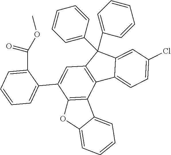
C12=C(C3=C(C(C4=CC=CC=C4C(OC)=O)=C1)OC1=CC=CC=C31)C1=CC=C(Cl)C=C1C2(C1=CC=CC=C1)C1=CC=CC=C1
